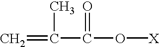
C(C(O[X])=O)(=C)C
